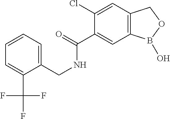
C1=C(CNC(C2=CC3=C(C=C2Cl)COB3O)=O)C(C(F)(F)F)=CC=C1
